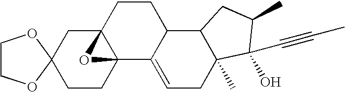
C1COC2(O1)CCC13C(C2)(O1)CCC1C3=CCC2(C)C1CC(C)C2(O)C#CC
